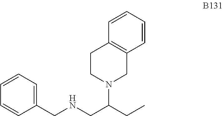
C1=CC(CNCC(N2CCC3=C(C=CC=C3)C2)CC)=CC=C1
